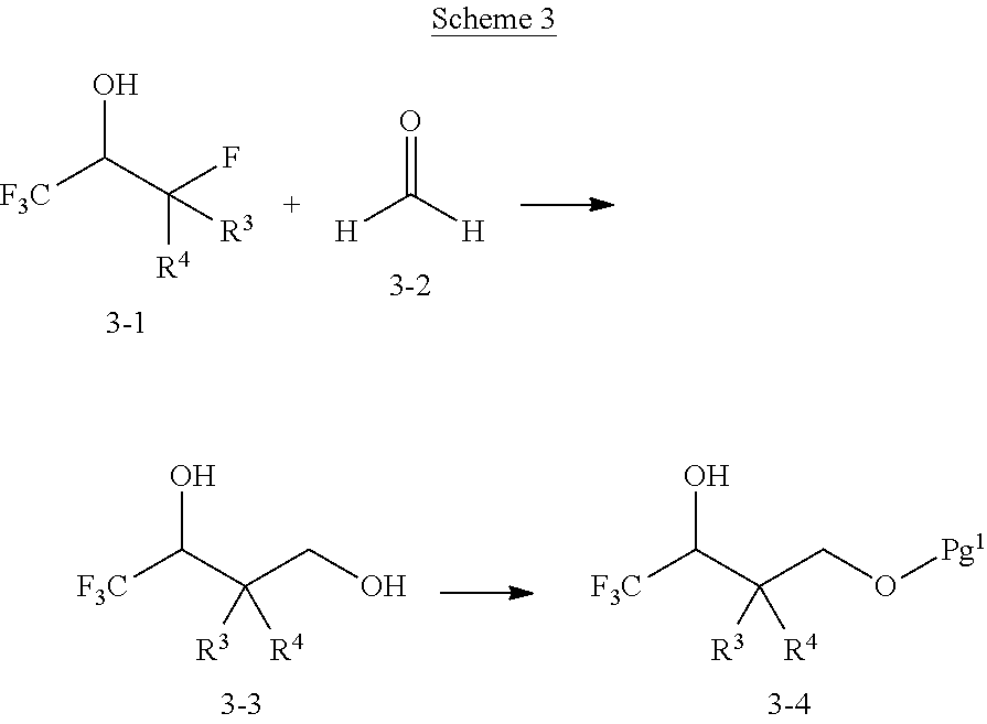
O=C([H])[H].OC([F3C])C([R4])(F)[R3].[F3C]C(C(CO)([R3])[R4])O.[F3C]C(C(CO[Pg1])([R3])[R4])O
